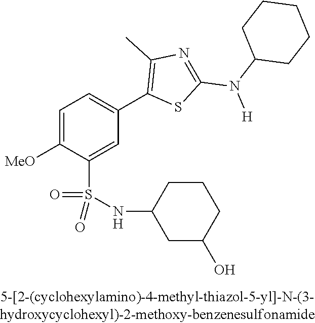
C1=C([OMe])C(S(NC2CC(O)CCC2)(=O)=O)=CC(C2=C(C)N=C(N(C3CCCCC3)[H])S2)=C1
